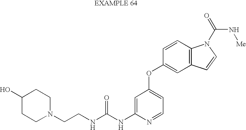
C1=C(NC(NCCN2CCC(O)CC2)=O)N=CC=C1OC1=CC2=C(C=C1)N(C(=O)N[Me])C=C2
